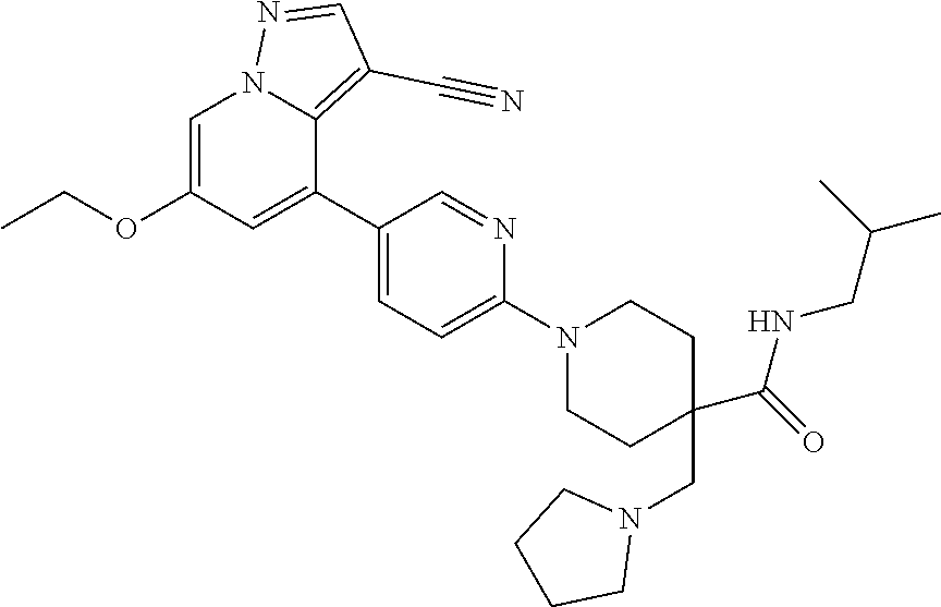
C1=C(OCC)C=C(C2=CC=C(N3CCC(CN4CCCC4)(C(NCC(C)C)=O)CC3)N=C2)C2=C(C#N)C=NN12
